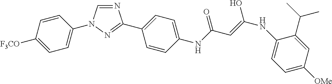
N1=CN(C2=CC=C([F3CO])C=C2)N=C1C1=CC=C(NC(C=C(O)NC2=CC=C([OMe])C=C2C(C)C)=O)C=C1
